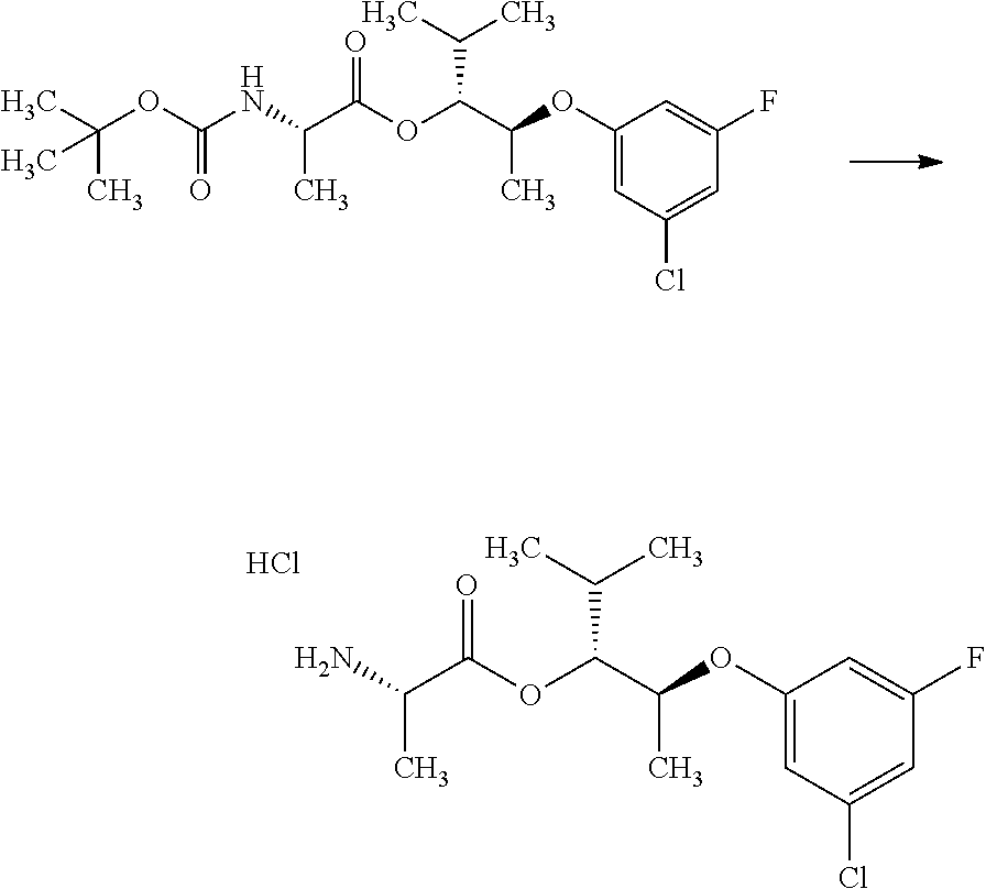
CC(C)C(OC(C(NC(OC(C)(C)C)=O)C)=O)C(C)OC1=CC(Cl)=CC(F)=C1.CC(C)C(OC(C(N)C)=O)C(C)OC1=CC(Cl)=CC(F)=C1.Cl
